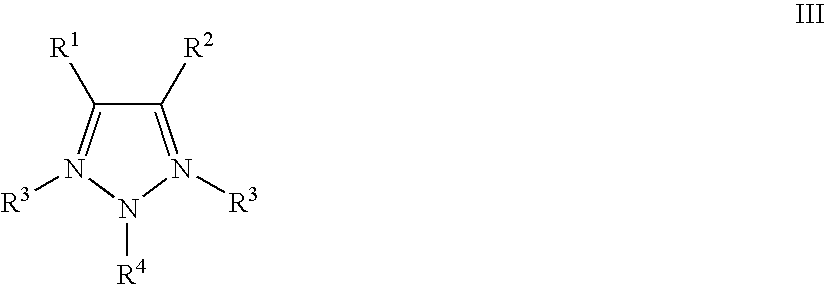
C1([R2])=N([R3])N([R4])N([R3])=C1[R1]
